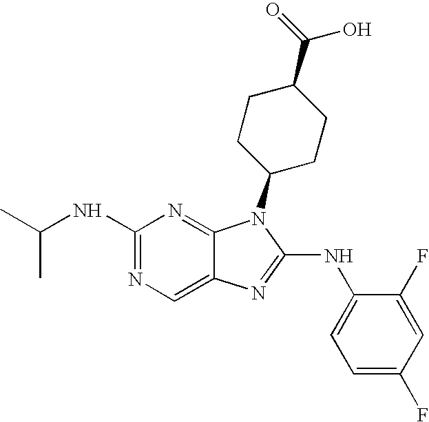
N1=C(NC(C)C)N=C2C(=C1)N=C(NC1=CC=C(F)C=C1F)N2C1CCC(C(O)=O)CC1
